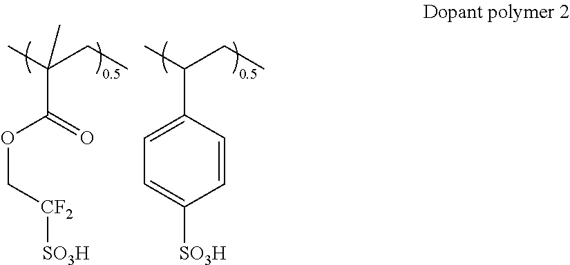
CC(CC)(C)C(=O)OC[CF2][SO3H].CC(CC)C1=CC=C([SO3H])C=C1
